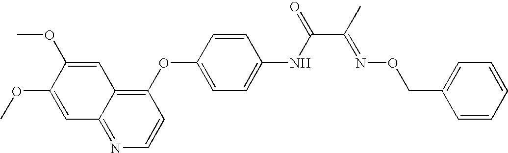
C1=C(OC)C(OC)=CC2=NC=CC(OC3=CC=C(NC(=O)C(C)=NOCC4=CC=CC=C4)C=C3)=C12
